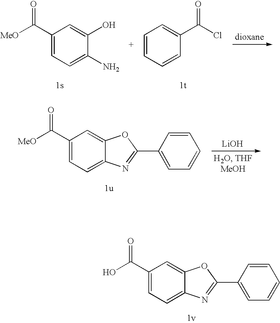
C1(C(O)=O)=CC=C2C(=C1)OC(C1=CC=CC=C1)=N2.C1(C([MeO])=O)=CC=C(N)C(O)=C1.C1=CC=CC(C(Cl)=O)=C1.C1(C([MeO])=O)=CC=C2C(=C1)OC(C1=CC=CC=C1)=N2.[LiOH]
